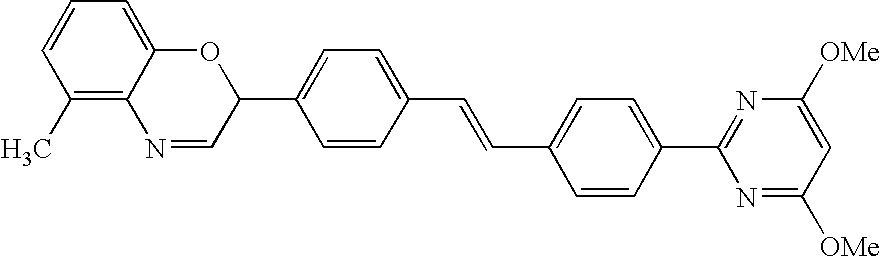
C1(C)=C2C(=CC=C1)OC(C1=CC=C(C=CC3=CC=C(C4=NC([OMe])=CC([OMe])=N4)C=C3)C=C1)C=N2
